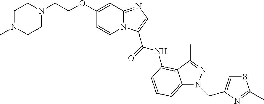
C12=NC=C(C(NC3=C4C(=CC=C3)N(CC3=CSC(C)=N3)N=C4C)=O)N1C=CC(OCCN1CCN(C)CC1)=C2
